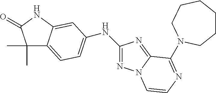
C1(C)(C)C2=CC=C(NC3=NN4C(=N3)C(N3CCCCCC3)=NC=C4)C=C2NC1=O
